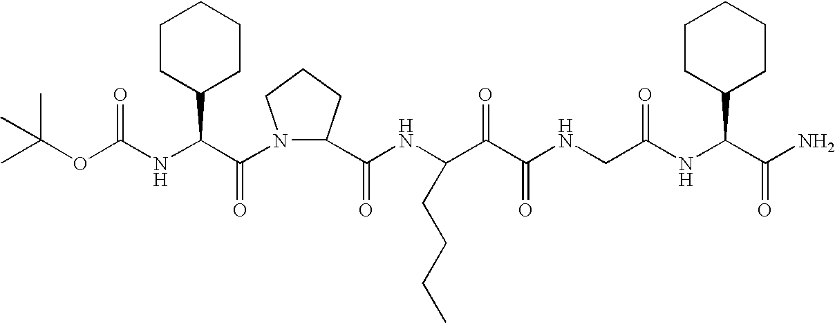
C(NC(C(N1C(C(NC(C(C(NCC(NC(C(N)=O)C2CCCCC2)=O)=O)=O)CCCC)=O)CCC1)=O)C1CCCCC1)(=O)OC(C)(C)C
